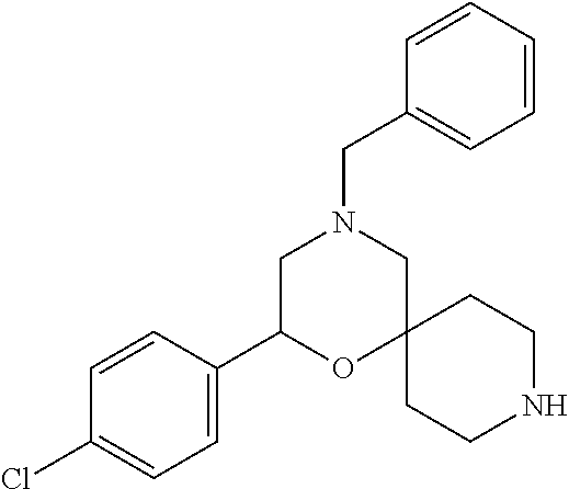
C1C(C2=CC=C(Cl)C=C2)OC2(CN1CC1=CC=CC=C1)CCNCC2
